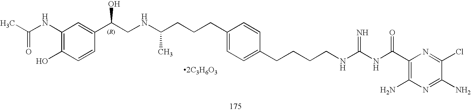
C1(NC(=O)C)=C(O)C=CC(C(CNC(CCCC2=CC=C(CCCCNC(NC(C3=C(N)N=C(N)C(Cl)=N3)=O)=N)C=C2)C)O)=C1.[2C3H6O3]
